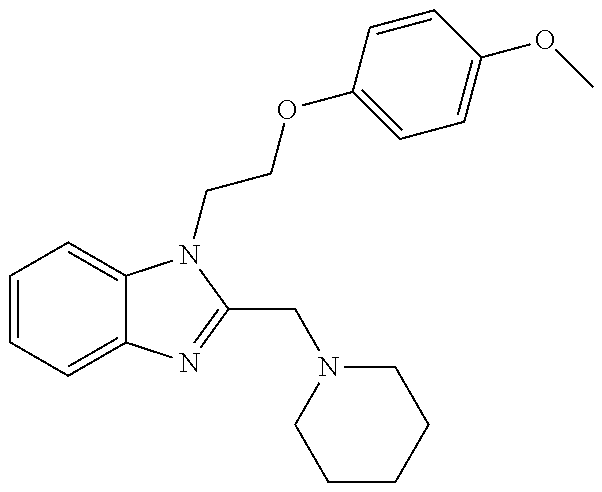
C1=CC=C2C(=C1)N(CCOC1=CC=C(OC)C=C1)C(CN1CCCCC1)=N2
